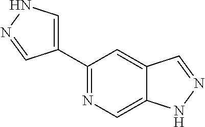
C1(C2=CNN=C2)=NC=C2C(=C1)C=NN2
